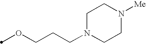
O(CCCN1CCN([Me])CC1)C
